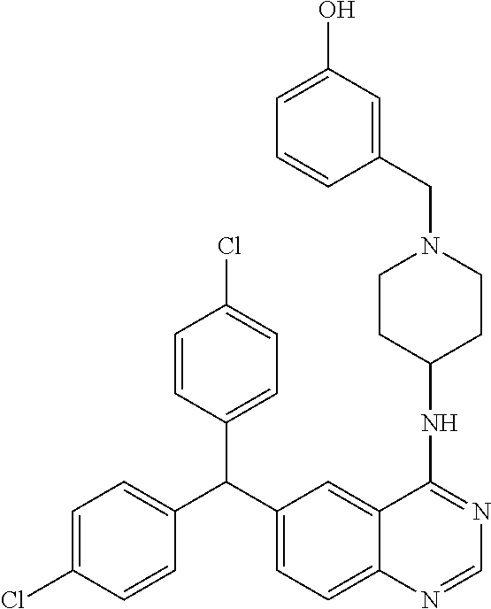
C1=C(Cl)C=CC(C(C2=CC=C3C(=C2)C(NC2CCN(CC4=CC(O)=CC=C4)CC2)=NC=N3)C2=CC=C(Cl)C=C2)=C1
